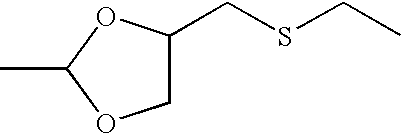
CC1OCC(CSCC)O1
